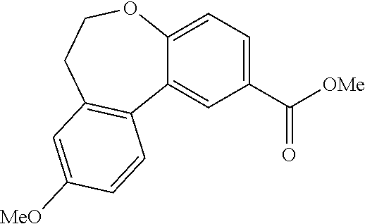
C1(C([OMe])=O)=CC=C2C(=C1)C1=C(CCO2)C=C([MeO])C=C1
